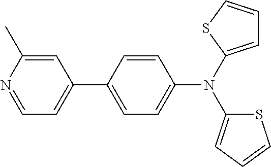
C1=C(C)N=CC=C1C1=CC=C(N(C2=CC=CS2)C2=CC=CS2)C=C1
